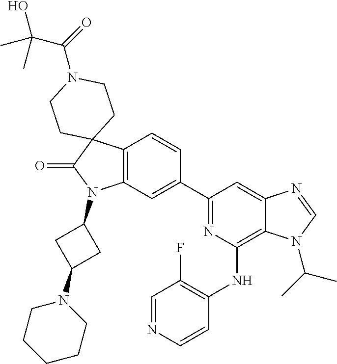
C12=C(C=C(C3=NC(NC4=C(F)C=NC=C4)=C4C(=C3)N=CN4C(C)C)C=C1)N(C1CC(N3CCCCC3)C1)C(=O)C21CCN(C(=O)C(C)(O)C)CC1
